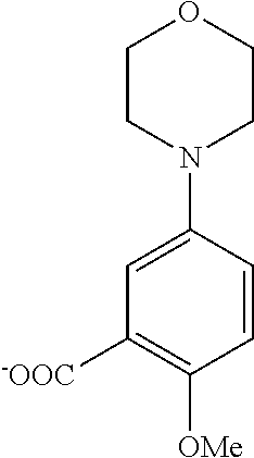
C1CN(C2=CC([-OOC])=C([OMe])C=C2)CCO1
